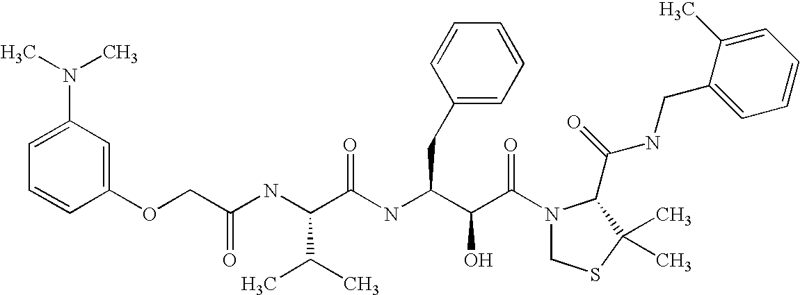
C1(N(C)C)=CC=CC(OCC(NC(C(NC(C(C(N2CSC(C)(C)C2C(NCC2=CC=CC=C2C)=O)=O)O)CC2=CC=CC=C2)=O)C(C)C)=O)=C1
